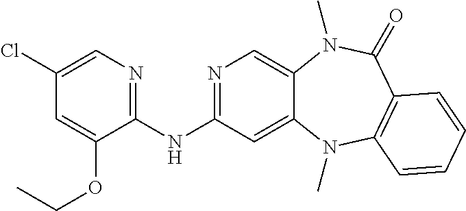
ClC1=CN=C(NC2=NC=C3C(=C2)N(C)C2=C(C(=O)N3C)C=CC=C2)C(OCC)=C1
